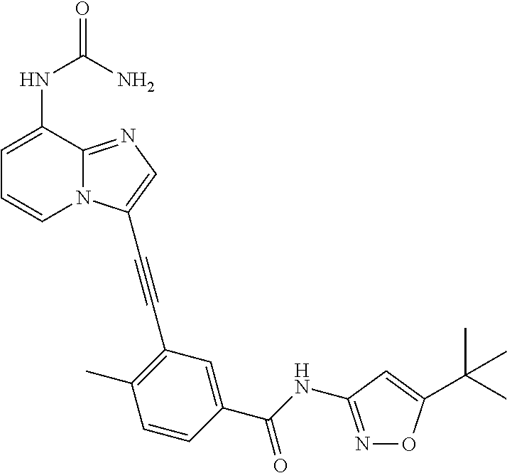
C1=C(NC(=O)N)C2=NC=C(C#CC3=C(C)C=CC(C(=O)NC4=NOC(C(C)(C)C)=C4)=C3)N2C=C1
